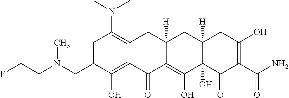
C1=C(CN(CCF)C)C(O)=C2C(=C1N(C)C)CC1([H])C(=C(O)C3(O)C([H])(C1)CC(O)=C(C(N)=O)C3=O)C2=O
